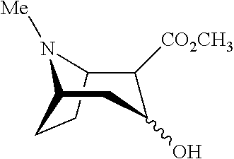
C12CCC(N1[Me])CC(O)C2[CO2CH3]
